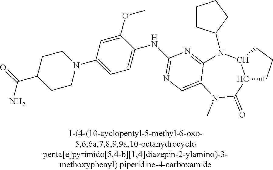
C1CC(N2C3=NC(NC4=CC=C(N5CCC(C(=O)N)CC5)C=C4OC)=NC=C3N(C)C(=O)C3C2CCC3)CC1
